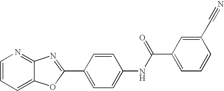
C1=CC=C2C(=N1)N=C(C1=CC=C(NC(=O)C3=CC=CC(C#N)=C3)C=C1)O2
